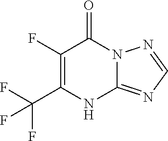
C12=NC=NN1C(=O)C(F)=C(C(F)(F)F)N2
